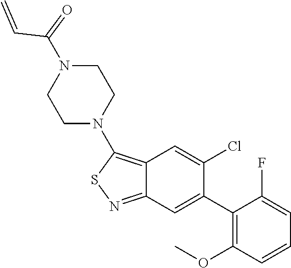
N1(C2=C3C(=NS2)C=C(C2=C(OC)C=CC=C2F)C(Cl)=C3)CCN(C(=O)C=C)CC1
